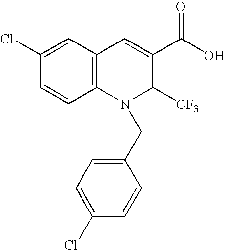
C1(Cl)=CC2=C(C=C1)N(CC1=CC=C(Cl)C=C1)C([CF3])C(C(O)=O)=C2
